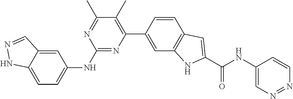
C12=CC=C(NC3=NC(C4=CC5=C(C=C4)C=C(C(NC4=CN=NC=C4)=O)N5)=C(C)C(C)=N3)C=C1C=NN2
